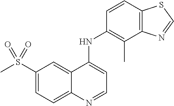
C1(S(C)(=O)=O)=CC=C2C(=C1)C(NC1=C(C)C3=C(C=C1)SC=N3)=CC=N2
